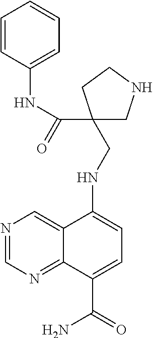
N1=CN=C2C(=C1)C(NCC1(C(=O)NC3=CC=CC=C3)CNCC1)=CC=C2C(=O)N
